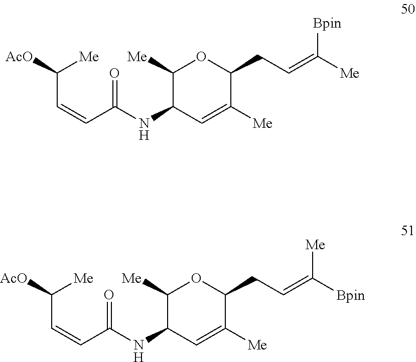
C(CC1OC([Me])C(NC(C=CC([AcO])[Me])=O)C=C1[Me])=C([Me])[Bpin].C(CC1OC([Me])C(NC(C=CC([AcO])[Me])=O)C=C1[Me])=C([Bpin])[Me]
